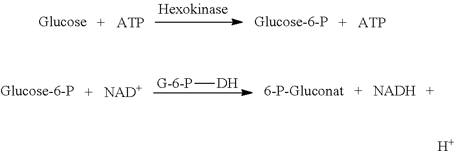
[G-6-P][DH].[NAD+].[NADH].[H]
